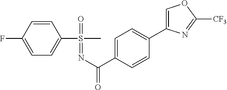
C1=C(F)C=CC(S(C)(=O)=NC(=O)C2=CC=C(C3=COC([CF3])=N3)C=C2)=C1
